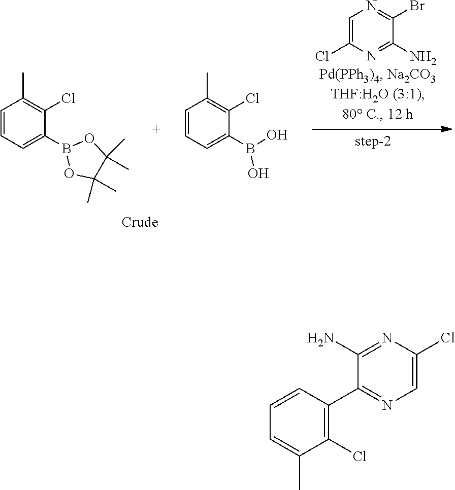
C1=C(Cl)N=C(N)C(Br)=N1.C1=CC=C(B(O)O)C(Cl)=C1C.C1=CC=C(B2OC(C)(C)C(C)(C)O2)C(Cl)=C1C.C1=CC(C2=NC=C(Cl)N=C2N)=C(Cl)C(C)=C1
